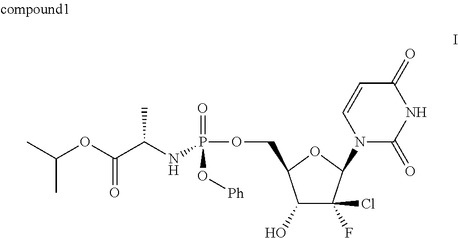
CC(OC(C(NP(=O)(OCC1C(O)C(F)(Cl)C(N2C(=O)NC(=O)C=C2)O1)O[Ph])C)=O)C
